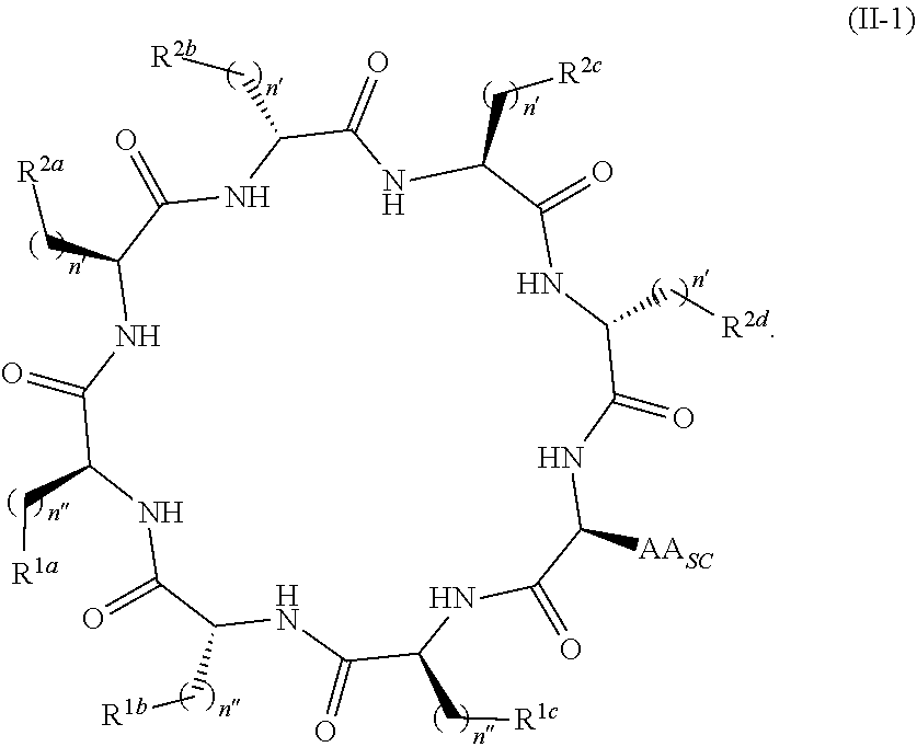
C(C1C(=O)NC(C[R1a])C(=O)NC(C[R2a])C(=O)NC(C[R2b])C(=O)NC(C[R2c])C(=O)NC(C[R2d])C(=O)NC([AASC])C(=O)NC(C[R1c])C(=O)N1)[R1b]
